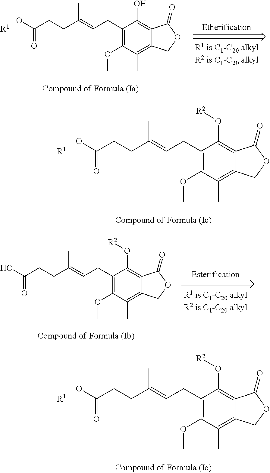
OC(CCC(=CCC1=C(OC)C(C)=C2C(=C1O[R2])C(=O)OC2)C)=O.[R1].OC(CCC(=CCC1=C(OC)C(C)=C2C(=C1O[R2])C(=O)OC2)C)=O.[R1].OC(CCC(=CCC1=C(OC)C(C)=C2C(=C1O)C(=O)OC2)C)=O.[R1].OC(CCC(=CCC1=C(OC)C(C)=C2C(=C1O[R2])C(=O)OC2)C)=O
